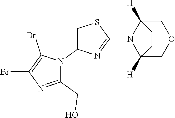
C1(CO)=NC(Br)=C(Br)N1C1=CSC(N2C3([H])COCC2([H])CC3)=N1
